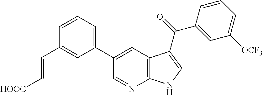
C1(C=C[HOOC])=CC(C2=CC3=C(N=C2)NC=C3C(C2=CC([OCF3])=CC=C2)=O)=CC=C1
